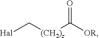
[(CH2)z](C[Hal])C([OR])=O
